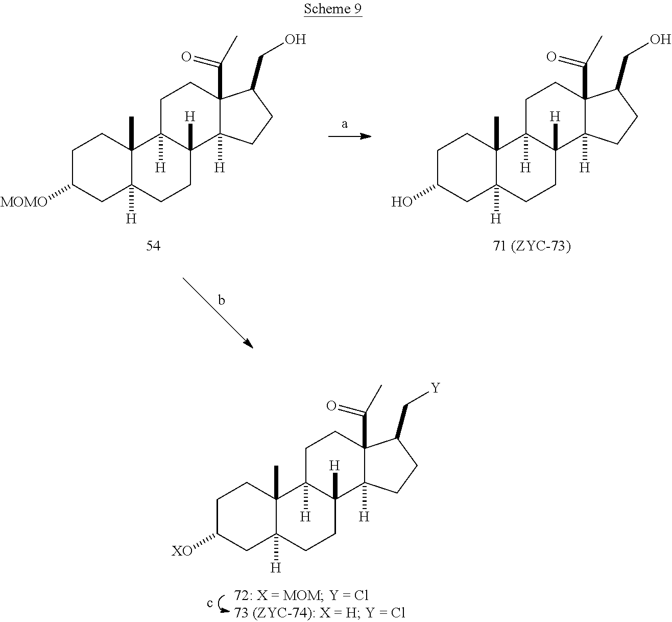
C1C([MOMO])CC2([H])C(C)(C1)C1([H])C([H])(CC2)C2([H])C(C(C)=O)(CC1)C(CO)CC2.C1C(O)CC2([H])C(C)(C1)C1([H])C([H])(CC2)C2([H])C(C(C)=O)(CC1)C(CO)CC2.C1C([XO])CC2([H])C(C)(C1)C1([H])C([H])(CC2)C2([H])C(C(=O)C)(CC1)C(C[Y])CC2
